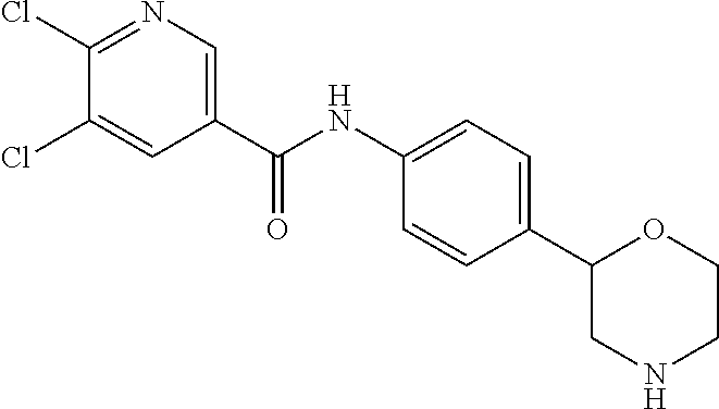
C1(Cl)=NC=C(C(NC2=CC=C(C3CNCCO3)C=C2)=O)C=C1Cl
